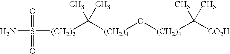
[(CH2)4](O[(CH2)4]C(C)(C)[CO2H])C(C)(C)[(CH2)2]S(N)(=O)=O
